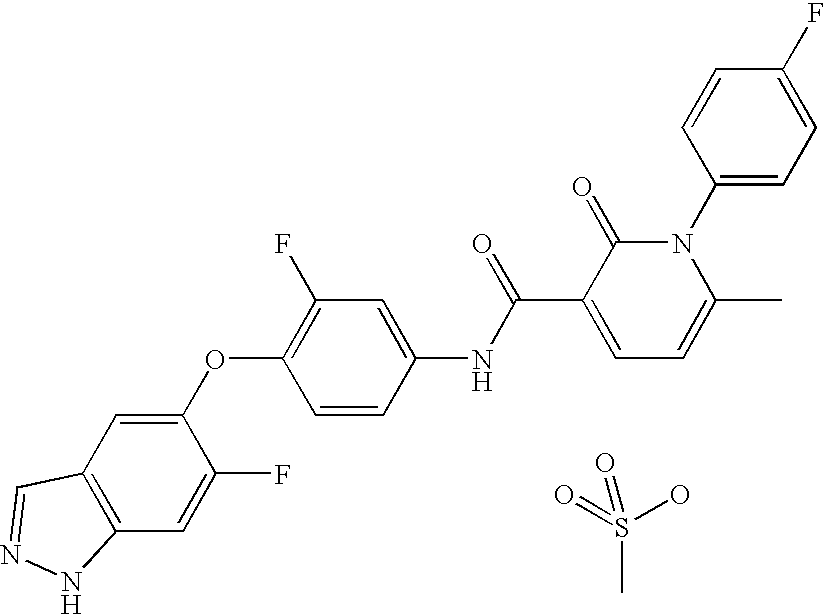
C1(OC2=C(F)C=C(NC(C3=CC=C(C)N(C4=CC=C(F)C=C4)C3=O)=O)C=C2)=CC2=C(C=C1F)NN=C2.O=S(O)(=O)C
